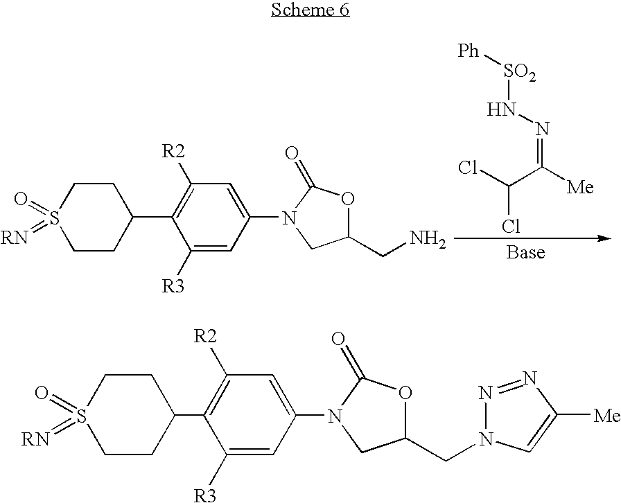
C(C(=NN[SO2][Ph])[Me])(Cl)Cl.C1CC(C2=C([R2])C=C(N3CC(CN)OC3=O)C=C2[R3])CCS1(=O)=[RN].C1CC(C2=C([R2])C=C(N3CC(CN4C=C([Me])N=N4)OC3=O)C=C2[R3])CCS1(=O)=[RN]
